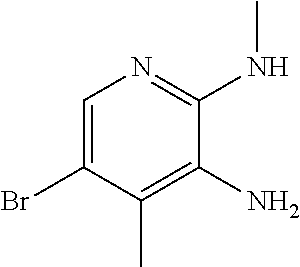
C1=C(Br)C(C)=C(N)C(NC)=N1
